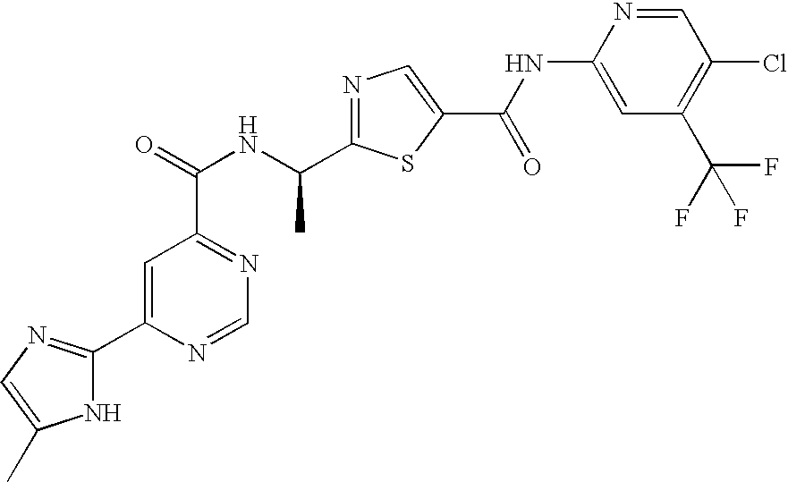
N1=C(C(NC(=O)C2=NC=NC(C3=NC=C(C)N3)=C2)C)SC(C(NC2=CC(C(F)(F)F)=C(Cl)C=N2)=O)=C1
